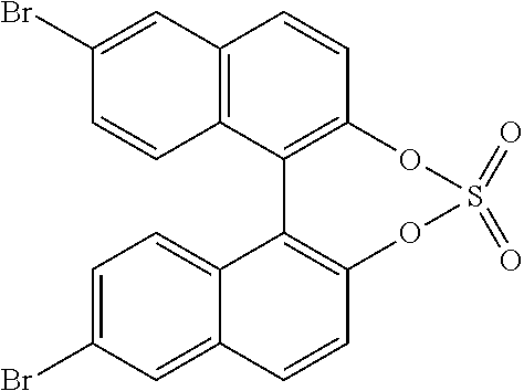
C1(Br)=CC2=C(C=C1)C1=C(C=C2)OS(=O)(=O)OC2=C1C1=CC=C(Br)C=C1C=C2
